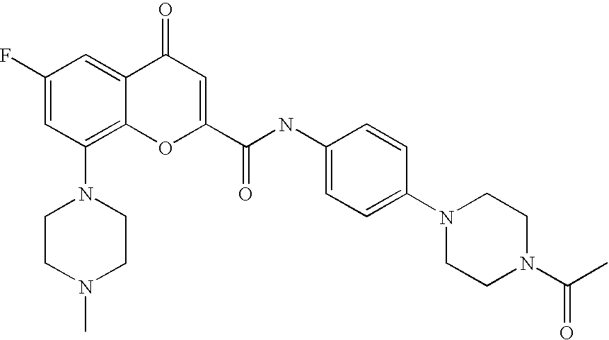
C1(F)=CC(N2CCN(C)CC2)=C2C(=C1)C(=O)C=C(C(NC1=CC=C(N3CCN(C(C)=O)CC3)C=C1)=O)O2
